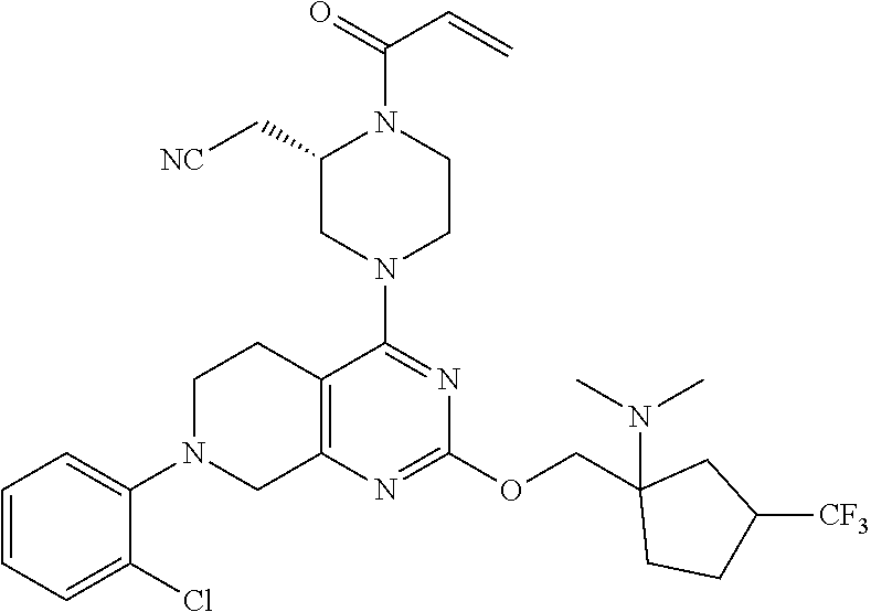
C1=CC=C(Cl)C(N2CC3=C(CC2)C(N2CCN(C(=O)C=C)C(C[NC])C2)=NC(OCC2(N(C)C)CCC([CF3])C2)=N3)=C1
